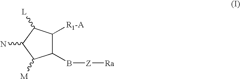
C1(B[Z][Ra])C([R1-A])C([L])C(N)C1[M]
